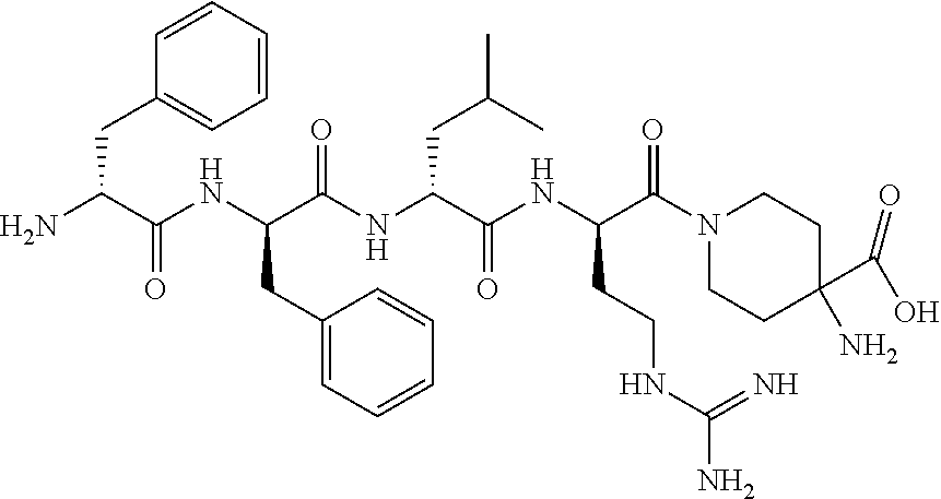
C1=CC(CC(N)C(NC(C(NC(C(NC(C(N2CCC(C(O)=O)(N)CC2)=O)CCNC(N)=N)=O)CC(C)C)=O)CC2=CC=CC=C2)=O)=CC=C1
